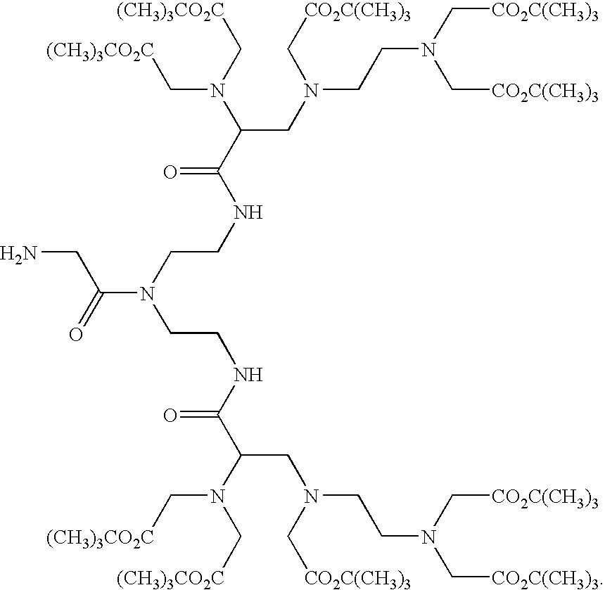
N(CC(N(C[(CH3)3CO2C])C[(CH3)3CO2C])C(NCCN(C(=O)CN)CCNC(C(N(C[(CH3)3CO2C])C[(CH3)3CO2C])CN(CCN(C[CO2C(CH3)3])C[CO2C(CH3)3])C[CO2C(CH3)3])=O)=O)(C[CO2C(CH3)3])CCN(C[CO2C(CH3)3])C[CO2C(CH3)3]
